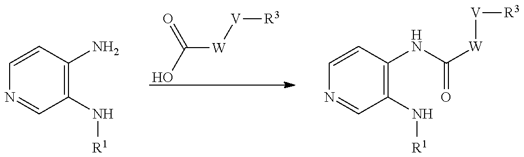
OC([W][V][R3])=O.C1=CC(N)=C(N[R1])C=N1.C1=CC(NC(=O)[W][V][R3])=C(N[R1])C=N1
